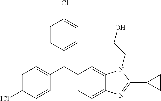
C1=C(Cl)C=CC(C(C2=CC=C3C(=C2)N(CCO)C(C2CC2)=N3)C2=CC=C(Cl)C=C2)=C1.I
